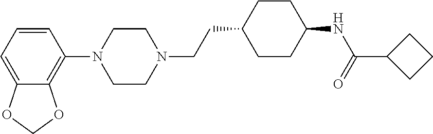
C1=CC=C2C(=C1N1CCN(CCC3CCC(NC(=O)C4CCC4)CC3)CC1)OCO2
